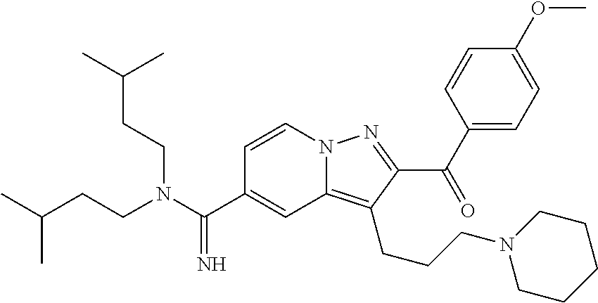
N12C(=C(CCCN3CCCCC3)C(C(C3=CC=C(OC)C=C3)=O)=N1)C=C(C(N(CCC(C)C)CCC(C)C)=N)C=C2
